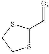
S1C(C=O)SCC1
